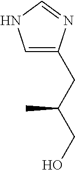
C1=C(CC(CO)C)N=CN1
